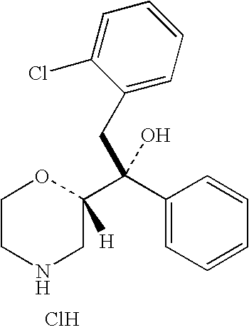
C1CNCC(C(C2=CC=CC=C2)(CC2=CC=CC=C2Cl)O)([H])O1.Cl
